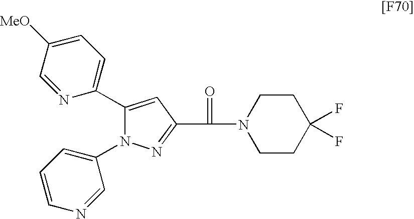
C1(C2=CC=C([MeO])C=N2)=CC(C(N2CCC(F)(F)CC2)=O)=NN1C1=CC=CN=C1
